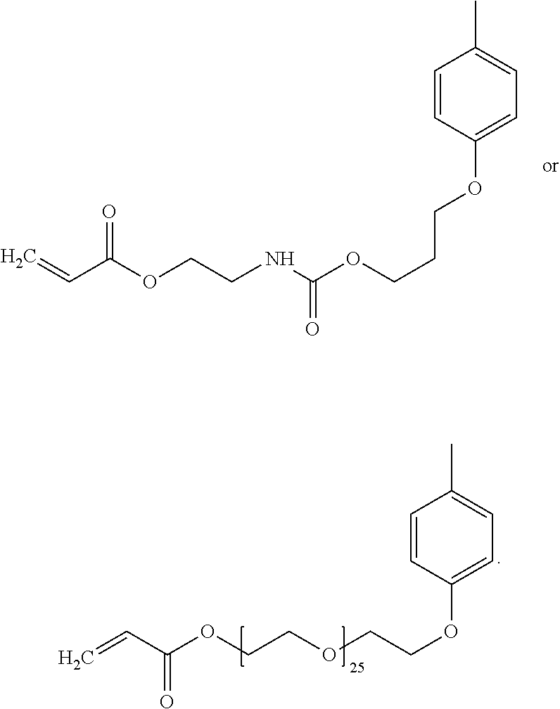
C=CC(OCCNC(OCCCOC1=CC=C(C)C=C1)=O)=O.C=CC(OCCOCCOC1=CC=C(C)C=C1)=O
